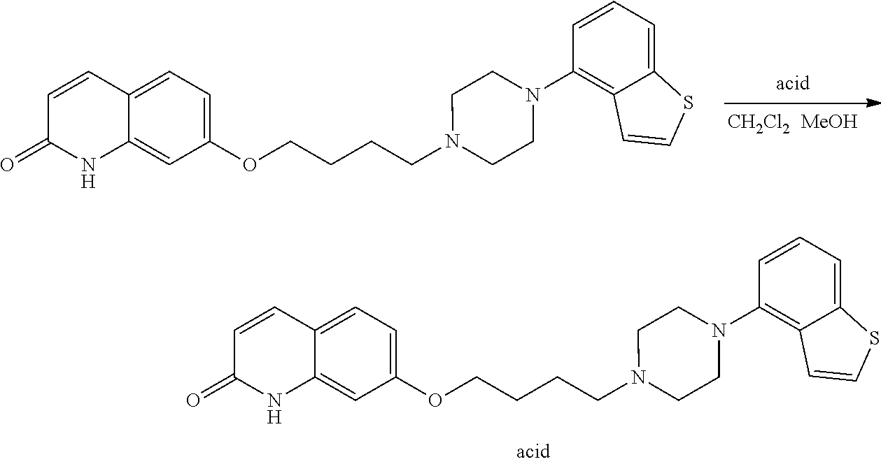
[acid].[CH2Cl2   MeOH].C1(OCCCCN2CCN(C3=C4C(=CC=C3)SC=C4)CC2)=CC=C2C(=C1)NC(=O)C=C2.C1(OCCCCN2CCN(C3=C4C(=CC=C3)SC=C4)CC2)=CC=C2C(=C1)NC(=O)C=C2
